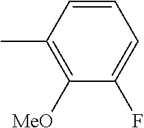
C1=CC(C)=C([MeO])C(F)=C1
